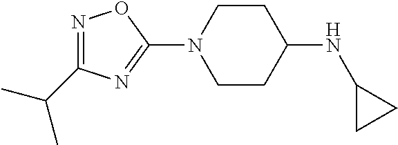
N1(C2=NC(C(C)C)=NO2)CCC(NC2CC2)CC1
